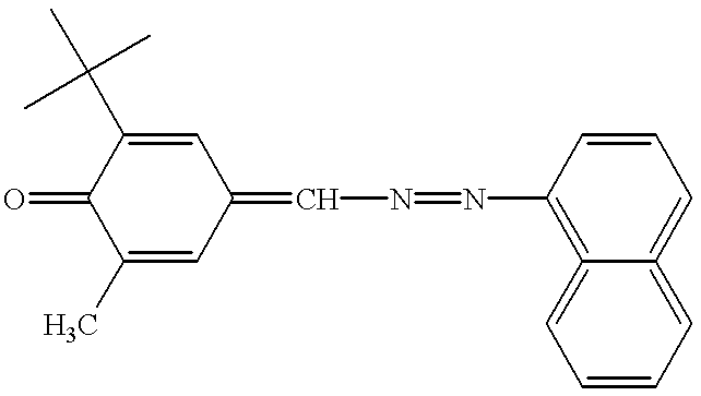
C1(C)=CC(=CN=NC2=C3=CC=CC=C3=CC=C2)C=C(C(C)(C)C)C1=O
